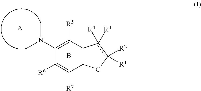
C1([R5])=C(N(C)C)C([R6])=C([R7])C2=C1c([R3])([R4])c([R2])([R1])O2.B.[A]
